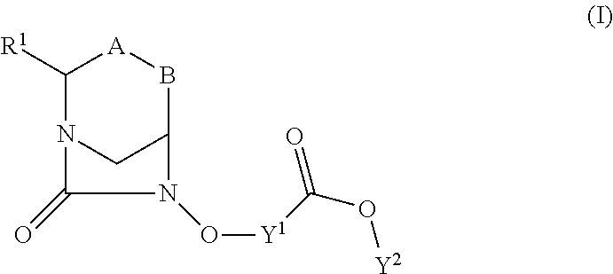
C1([R1])N2CC(B[A]1)N(O[Y1]C(O[Y2])=O)C2=O
